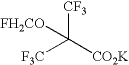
[F3C]C([CO2K])([CF3])[FH2CO]
